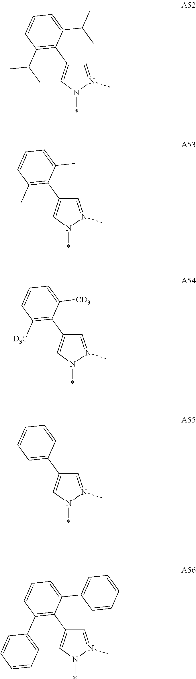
C1=N(C)N(*)C=C1C1=C(C(C)C)C=CC=C1C(C)C.C1=N(C)N(*)C=C1C1=C(C)C=CC=C1C.C1=N(C)N(*)C=C1C1=C([D3C])C=CC=C1[CD3].C1=N(C)N(*)C=C1C1=CC=CC=C1.C1=N(C)N(*)C=C1C1=C(C2=CC=CC=C2)C=CC=C1C1=CC=CC=C1
